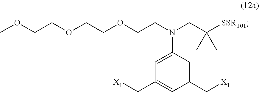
[X1]CC1=CC(C[X1])=CC(N(CC([SSR101])(C)C)CCOCCOCCOC)=C1
